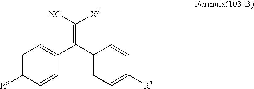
C1=C([R8])C=CC(C(C2=CC=C([R3])C=C2)=C([NC])[X3])=C1
